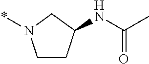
C1CC(NC(C)=O)CN1*
